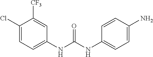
C1(Cl)=CC=C(NC(NC2=CC=C(N)C=C2)=O)C=C1[CF3]
